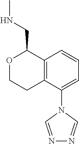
C12=C(C(N3C=NN=C3)=CC=C1)CCOC2CNC
